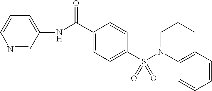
N1=CC(NC(C2=CC=C(S(N3C4=C(CCC3)C=CC=C4)(=O)=O)C=C2)=O)=CC=C1
